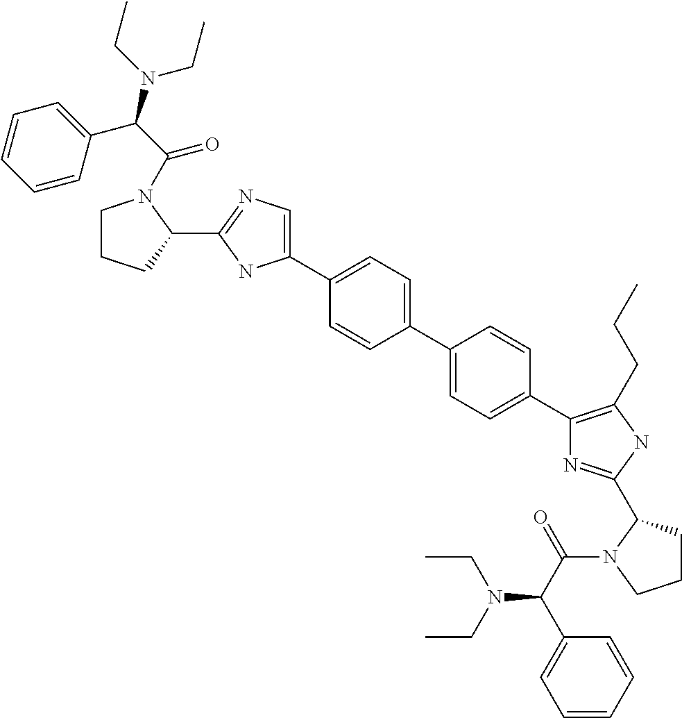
C1(C2=CC=C(C3=CC=C(C4=C(CCC)NC(C5CCCN5C(=O)C(C5=CC=CC=C5)N(CC)CC)=N4)C=C3)C=C2)=CN=C(C2N(C(=O)C(N(CC)CC)C3=CC=CC=C3)CCC2)N1
